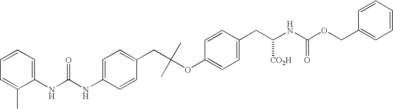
C1(OC(CC2=CC=C(NC(NC3=CC=CC=C3C)=O)C=C2)(C)C)=CC=C(CC(NC(OCC2=CC=CC=C2)=O)[CO2H])C=C1
